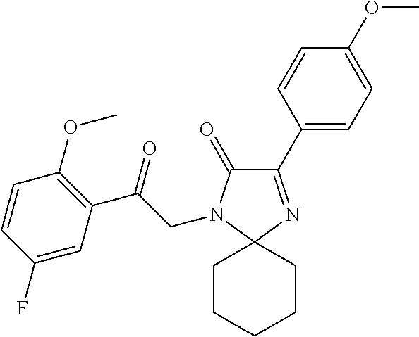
C1(C2=CC=C(OC)C=C2)=NC2(N(CC(C3=C(OC)C=CC(F)=C3)=O)C1=O)CCCCC2
